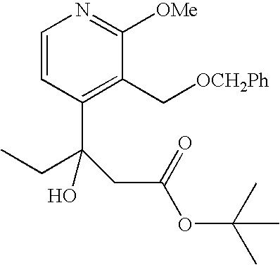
C1=CC(C(CC(OC(C)(C)C)=O)(CC)O)=C(C[OCH2Ph])C([OMe])=N1
